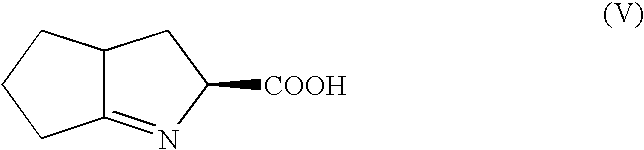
C12=NC([COOH])CC1CCC2
